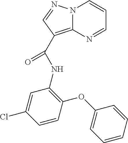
C12=C(C(=O)NC3=C(OC4=CC=CC=C4)C=CC(Cl)=C3)C=NN1C=CC=N2
